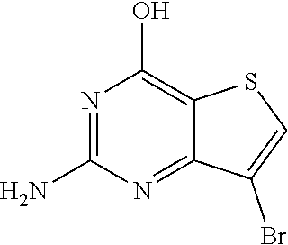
NC1=NC(O)=C2C(=N1)C(Br)=CS2
